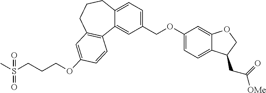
C1(COC2=CC=C3C(=C2)OCC3CC(=O)[OMe])=CC=C2C(=C1)C1=C(CCC2)C=C(OCCCS(=O)(=O)C)C=C1
